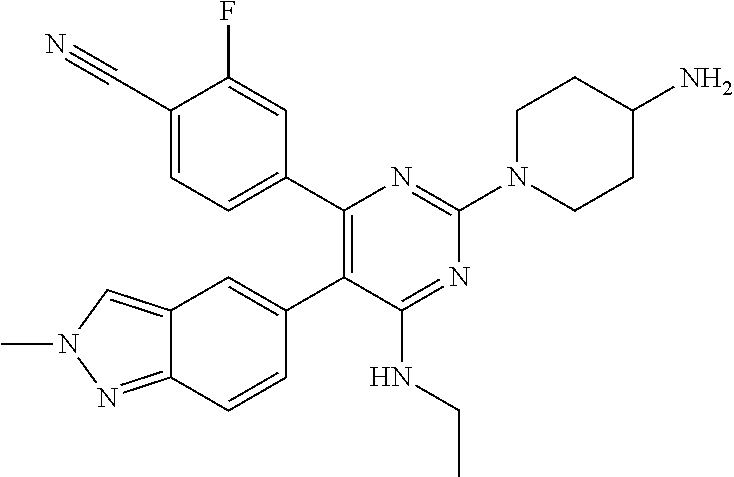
C1(C#N)=CC=C(C2=C(C3=CC4=CN(C)N=C4C=C3)C(NCC)=NC(N3CCC(N)CC3)=N2)C=C1F
